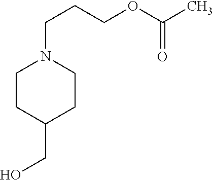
C(CCOC(C)=O)N1CCC(CO)CC1
